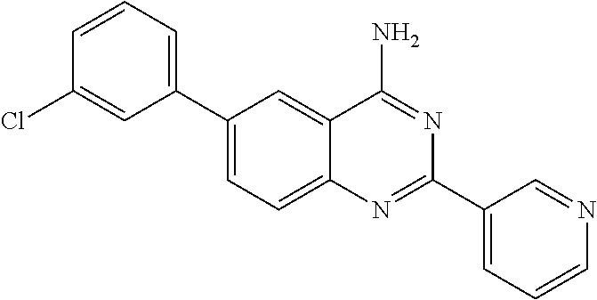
C1(C2=CC=CC(Cl)=C2)=CC=C2C(=C1)C(N)=NC(C1=CC=CN=C1)=N2
